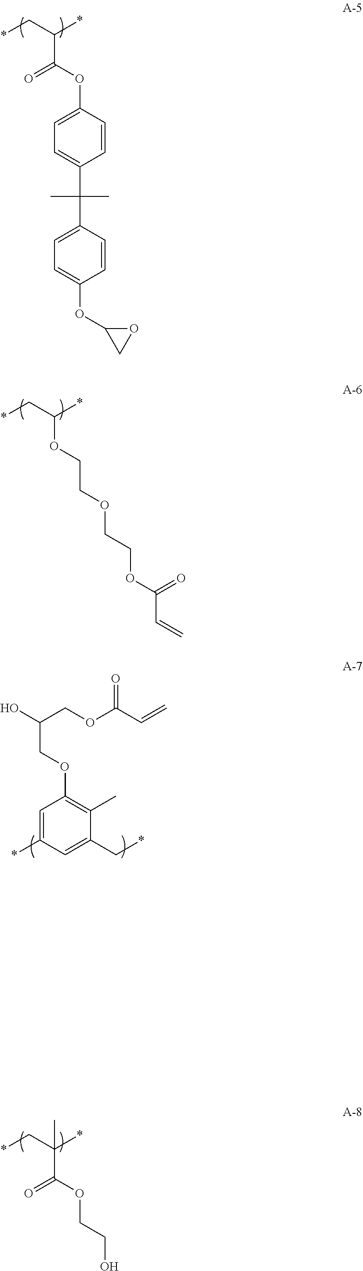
*CC(*)C(=O)OC1=CC=C(C(C2=CC=C(OC3OC3)C=C2)(C)C)C=C1.*CC(*)OCCOCCOC(C=C)=O.*CC(*)(C(=O)OCCO)C.C(*)C1=CC(*)=CC(OCC(O)COC(C=C)=O)=C1C
